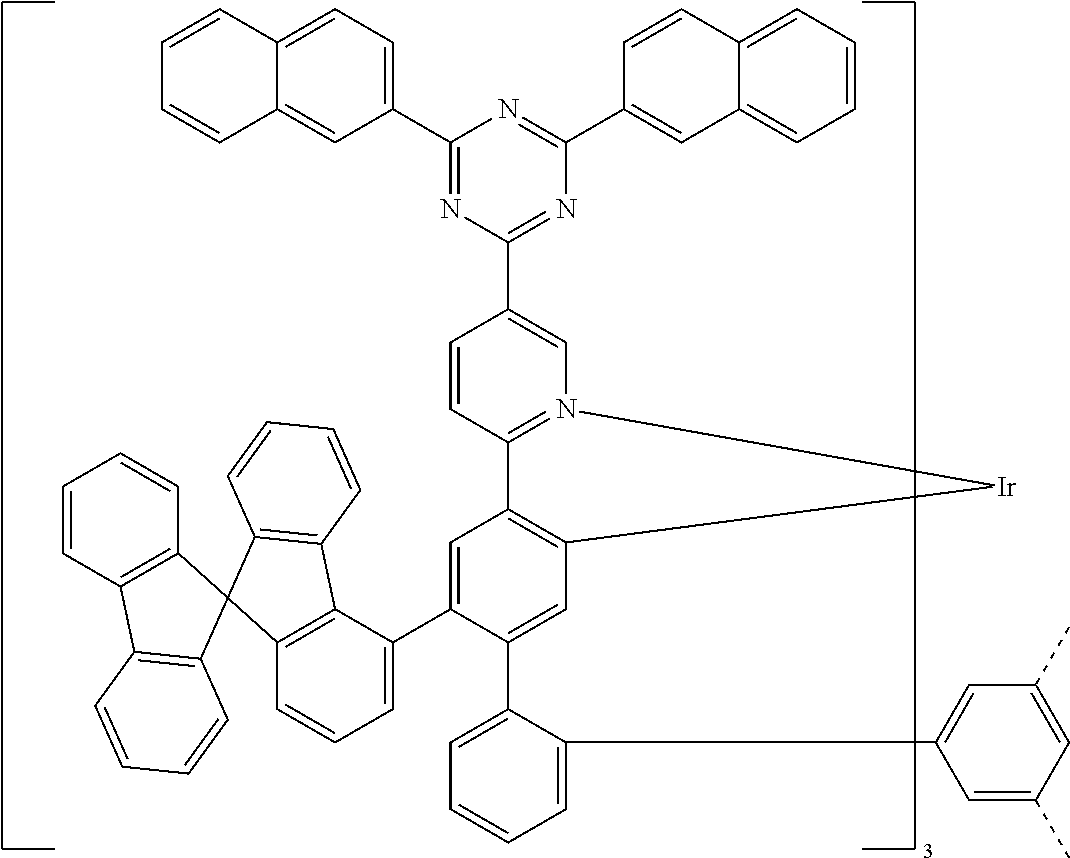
C1(C2=CC3=C(C=C2C2=CC=CC=C2C2=CC(C)=CC(C)=C2)[Ir]N2=C3C=CC(C3=NC(C4=CC5=CC=CC=C5C=C4)=NC(C4=CC=C5C(=C4)C=CC=C5)=N3)=C2)=CC=CC2=C1C1=C(C=CC=C1)C21C2=C(C=CC=C2)C2=C1C=CC=C2
